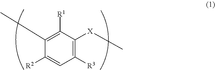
C1([R3])=C([X]C)C([R1])=C(C)C([R2])=C1
